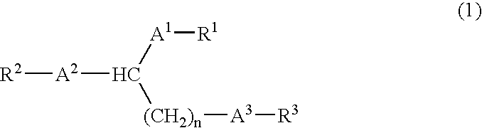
[A1]([R1])C([(CH2)n][A3][R3])[A2][R2]
